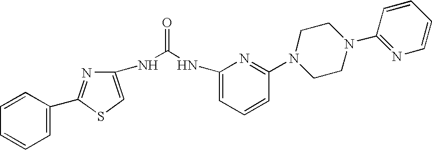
C1(NC(=O)NC2=CC=CC(N3CCN(C4=NC=CC=C4)CC3)=N2)=CSC(C2=CC=CC=C2)=N1
